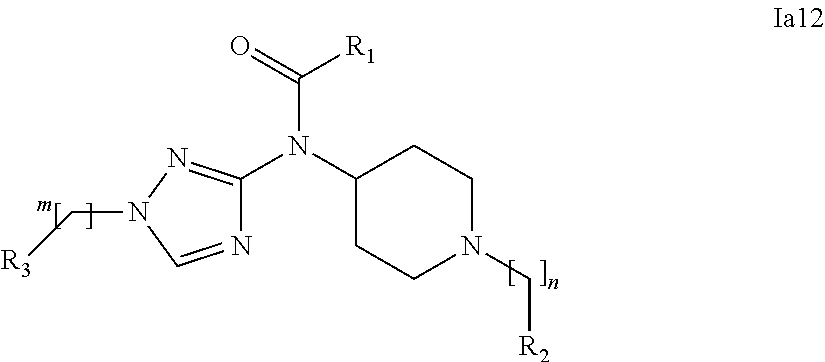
C1(N(C(=O)[R1])C2=NN(C[R3])C=N2)CCN(C[R2])CC1
